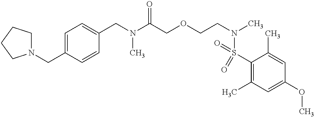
C1(CN(C(COCCN(C)S(C2=C(C)C=C(OC)C=C2C)(=O)=O)=O)C)=CC=C(CN2CCCC2)C=C1
